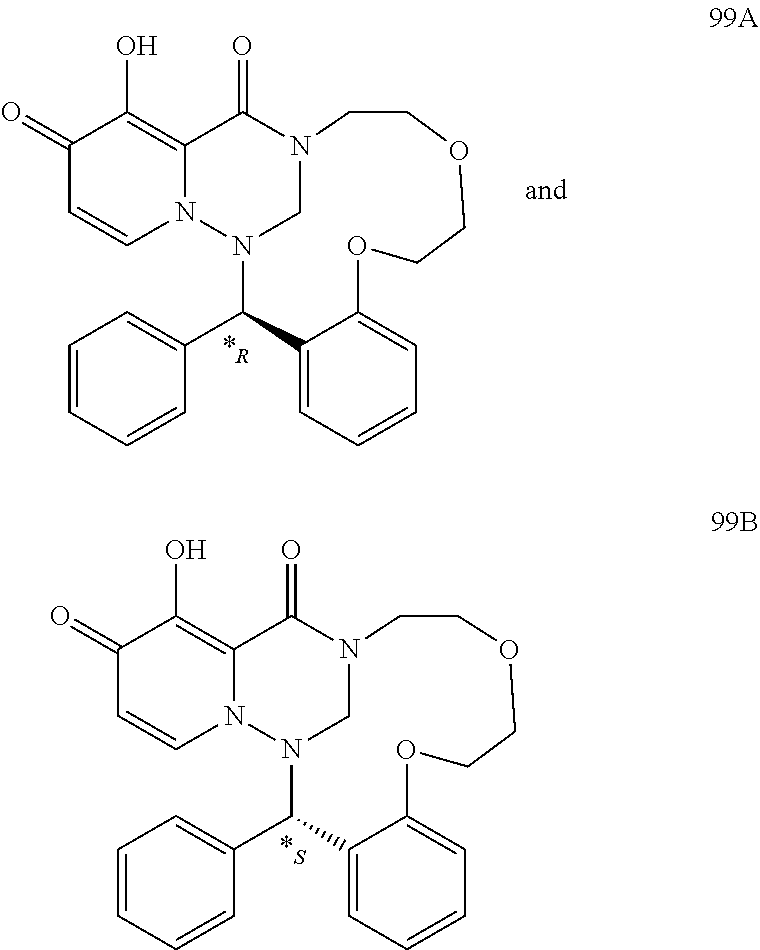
[*S].C12=C(O)C(=O)C=CN1N1CN(C2=O)CCOCCOC2=CC=CC=C2C1C1=CC=CC=C1.[*R].C12=C(O)C(=O)C=CN1N1CN(C2=O)CCOCCOC2=CC=CC=C2C1C1=CC=CC=C1
